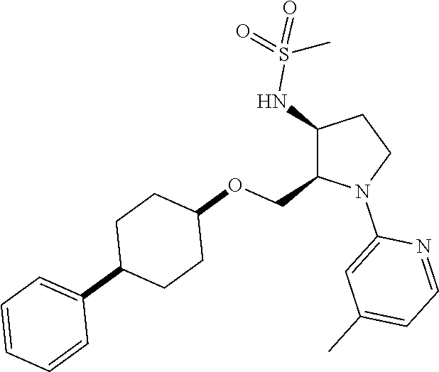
C1(NS(=O)(=O)C)C(COC2CCC(C3=CC=CC=C3)CC2)N(C2=CC(C)=CC=N2)CC1
